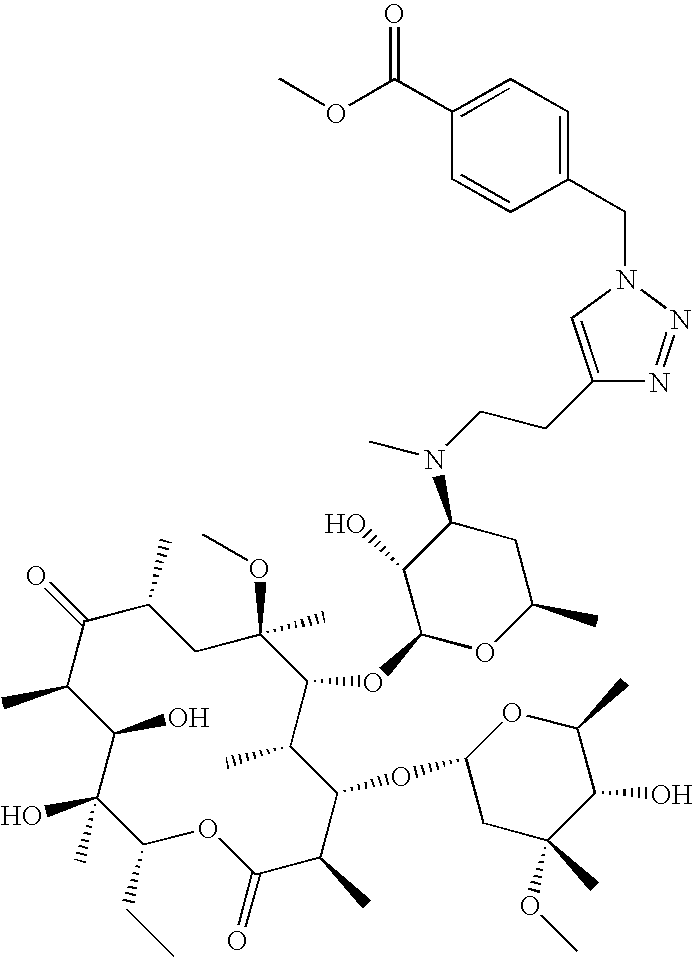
C1(O)C(C)C(=O)C(C)CC(C)(OC)C(OC2OC(C)CC(N(CCC3=CN(CC4=CC=C(C(OC)=O)C=C4)N=N3)C)C2O)C(C)C(OC2CC(OC)(C)C(O)C(C)O2)C(C)C(=O)OC(CC)C1(O)C
